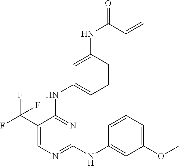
C1=C(C(F)(F)F)C(NC2=CC=CC(NC(C=C)=O)=C2)=NC(NC2=CC(OC)=CC=C2)=N1
